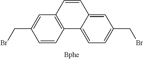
C(C1=CC2=C(C=C1)C1=CC=C(CBr)C=C1C=C2)Br
